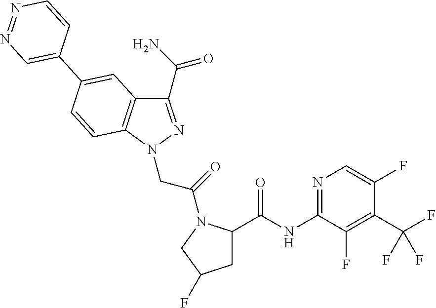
C1(C(N)=O)=NN(CC(=O)N2C(C(=O)NC3=NC=C(F)C(C(F)(F)F)=C3F)CC(F)C2)C2=C1C=C(C1=CN=NC=C1)C=C2
